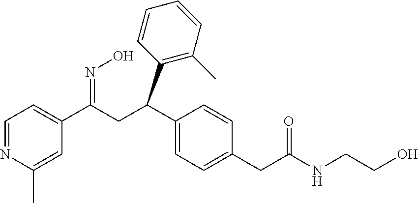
C1=NC(C)=CC(C(CC(C2=CC=C(CC(NCCO)=O)C=C2)C2=C(C)C=CC=C2)=NO)=C1
